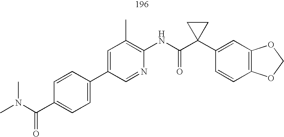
C1(C2=CC=C(C(N(C)C)=O)C=C2)=CC(C)=C(NC(C2(C3=CC4=C(C=C3)OCO4)CC2)=O)N=C1
